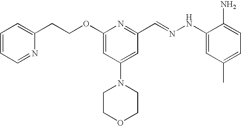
C(COC1=CC(N2CCOCC2)=CC(C=NNC2=CC(C)=CC=C2N)=N1)C1=CC=CC=N1
